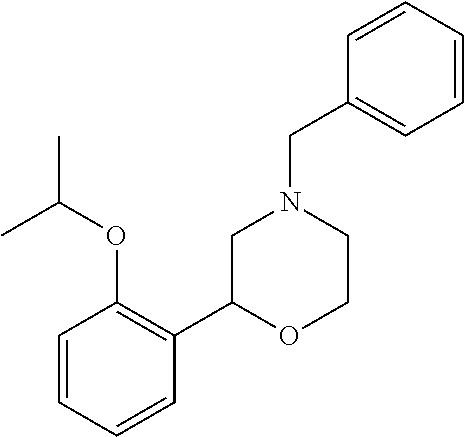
C1=CC=CC(C2OCCN(CC3=CC=CC=C3)C2)=C1OC(C)C
